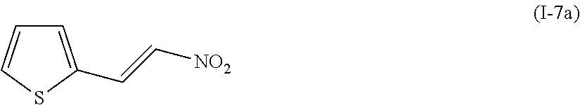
C1=C(C=C[NO2])SC=C1
